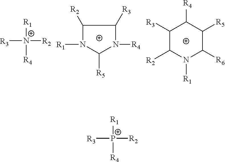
C1([R2])N([R1])C([R5])N([R4])C1[R3].C1([R3])C([R2])N([R1])C([R6])C([R5])C1[R4].[R3][N+]([R1])([R2])[R4].[R1][P+]([R3])([R2])[R4]
